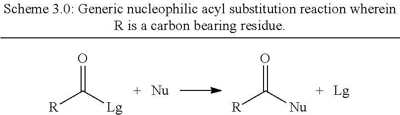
O=C([Lg])[R].O=C([Nu])[R]
